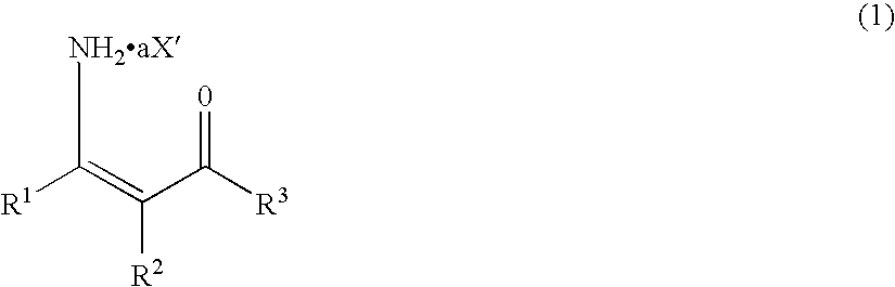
[R1]C(=C(C([R3])=[0])[R2])[NH2aX]
